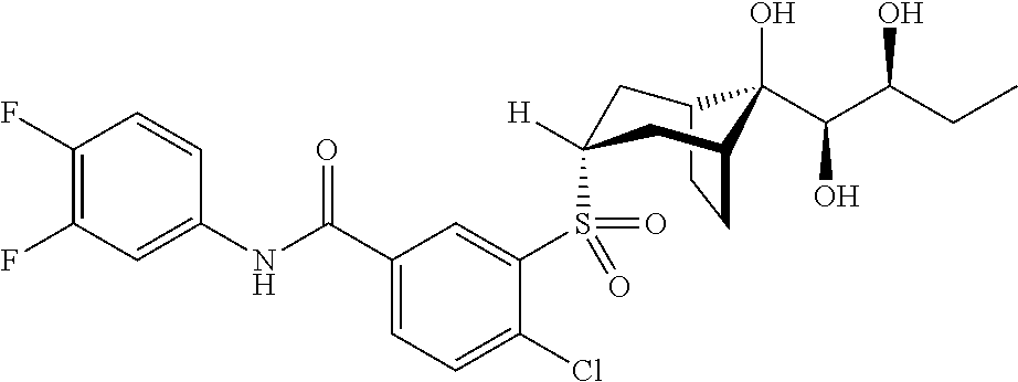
C12CCC(CC(S(C3=CC(C(NC4=CC(F)=C(F)C=C4)=O)=CC=C3Cl)(=O)=O)([H])C1)C2(O)C(C(CC)O)O
